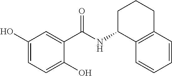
C1(O)=CC=C(O)C=C1C(NC1C2=C(CCC1)C=CC=C2)=O
